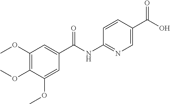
C1(OC)=C(OC)C(OC)=CC(C(NC2=NC=C(C(=O)O)C=C2)=O)=C1
